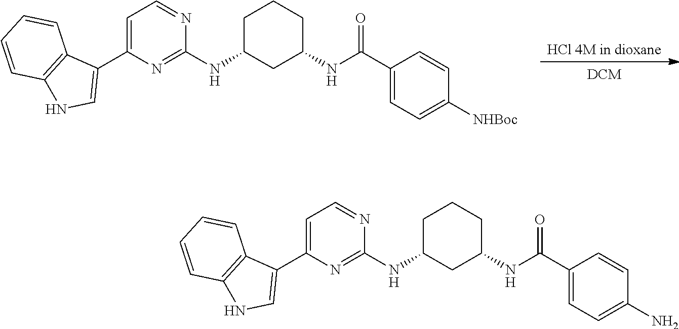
[HCl 4M in dioxane].[DCM].C1C(NC2=NC(C3=CNC4=C3C=CC=C4)=CC=N2)CC(NC(C2=CC=C([NHBoc])C=C2)=O)CC1.C1C(NC2=NC(C3=CNC4=C3C=CC=C4)=CC=N2)CC(NC(C2=CC=C(N)C=C2)=O)CC1
